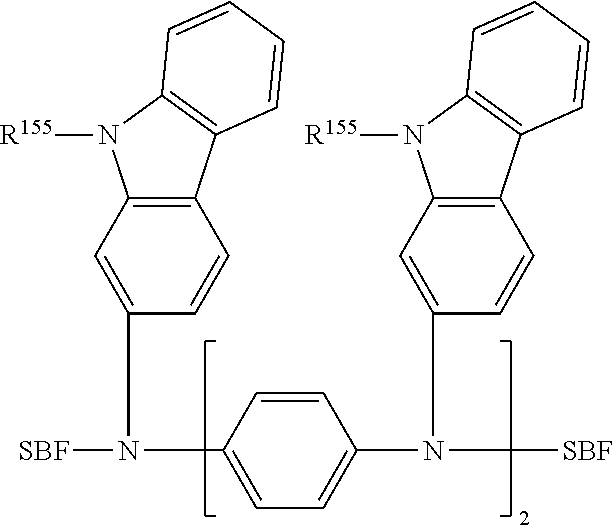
C1(N([SBF])C2=CC3=C(C=C2)C2=C(N3[R155])C=CC=C2)=CC=C(N([SBF])C2=CC3=C(C=C2)C2=C(N3[R155])C=CC=C2)C=C1
